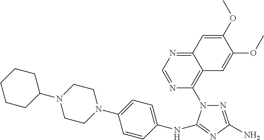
N1=C(N)N=C(NC2=CC=C(N3CCN(C4CCCCC4)CC3)C=C2)N1C1=C2C(=NC=N1)C=C(OC)C(OC)=C2
